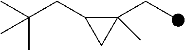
C1(CC)(C)C(CC(C)(C)C)C1
